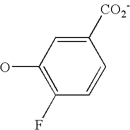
C1(O)=C(F)C=CC([CO2-])=C1
